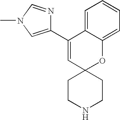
C1(C2=CN(C)C=N2)=CC2(OC3=CC=CC=C13)CCNCC2
